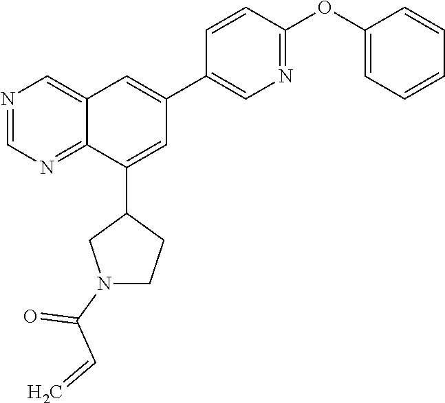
C1(C2=CC(C3=CN=C(OC4=CC=CC=C4)C=C3)=CC3=CN=CN=C23)CN(C(C=C)=O)CC1
